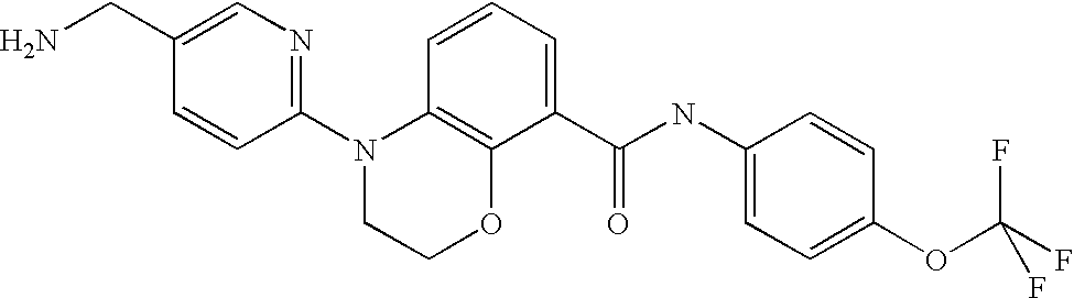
C1(N2CCOC3=C2C=CC=C3C(NC2=CC=C(OC(F)(F)F)C=C2)=O)=NC=C(CN)C=C1
